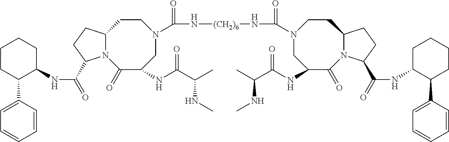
C1(NC(=O)C2N3C(CC2)CCN(C(=O)N[(CH2)6]NC(=O)N2CC(NC(C(C)NC)=O)C(=O)N4C(CC2)CCC4C(=O)NC2C(C4=CC=CC=C4)CCCC2)CC(NC(C(C)NC)=O)C3=O)CCCCC1C1=CC=CC=C1
